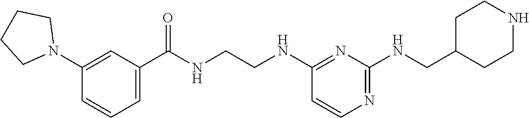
C1(C(NCCNC2=NC(NCC3CCNCC3)=NC=C2)=O)=CC=CC(N2CCCC2)=C1
